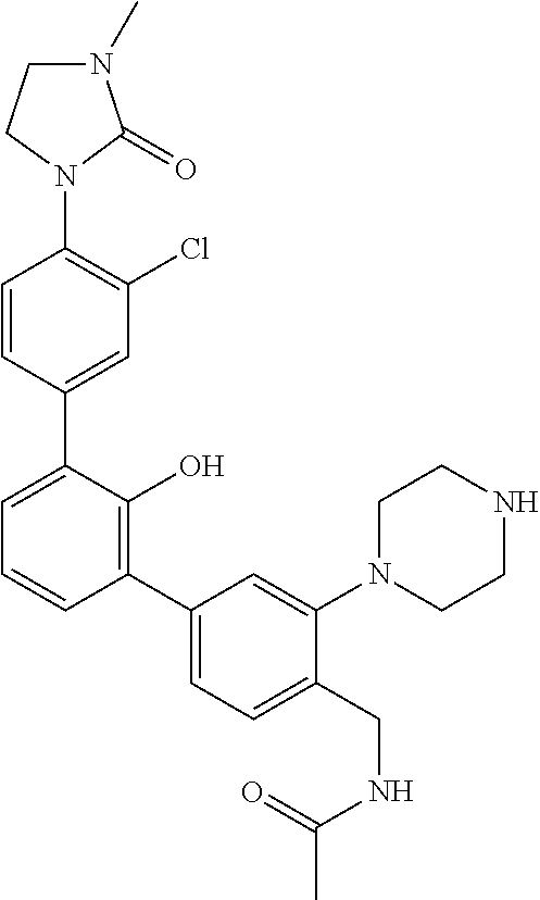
C1(N2C(=O)N(C)CC2)=C(Cl)C=C(C2=CC=CC(C3=CC=C(CNC(=O)C)C(N4CCNCC4)=C3)=C2O)C=C1
